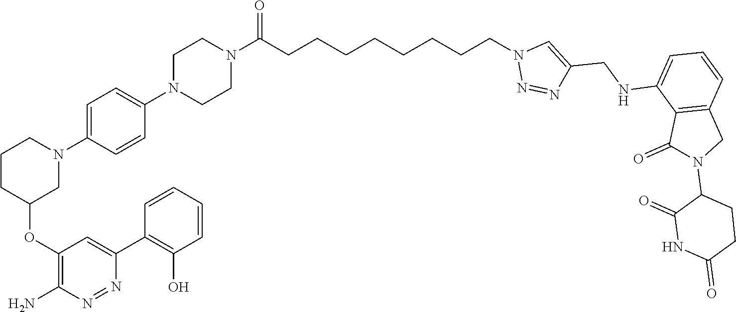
C1CC(OC2=C(N)N=NC(C3=C(O)C=CC=C3)=C2)CN(C2=CC=C(N3CCN(C(=O)CCCCCCCCN4N=NC(CNC5=CC=CC6=C5C(=O)N(C5C(=O)NC(=O)CC5)C6)=C4)CC3)C=C2)C1
